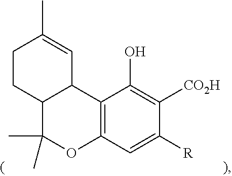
C12C(C)(C)OC3=C(C1C=C(C)CC2)C(O)=C([CO2H])C([R])=C3
